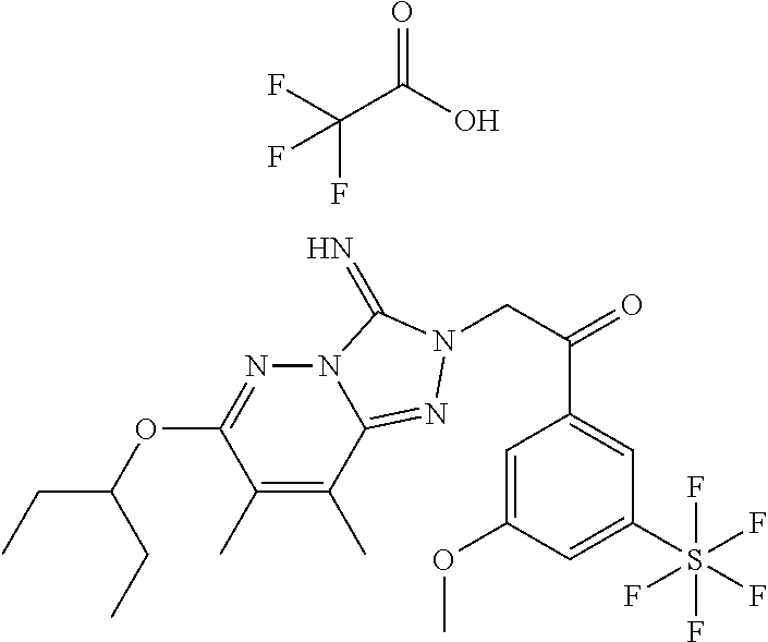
C(C(O)=O)(F)(F)F.C(C(=O)C1=CC(S(F)(F)(F)(F)F)=CC(OC)=C1)N1N=C2C(C)=C(C)C(OC(CC)CC)=NN2C1=N
